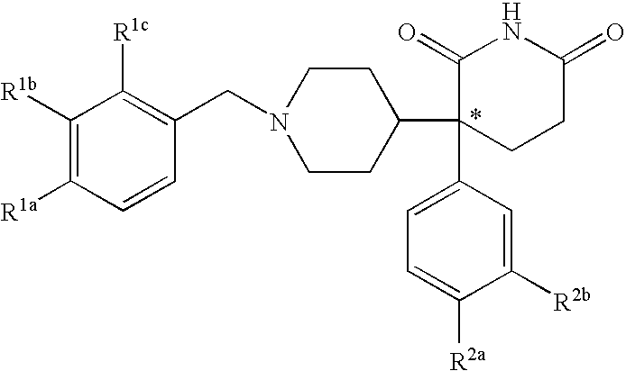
C1([R1b])=C([R1a])C=CC(CN2CCC(C3(C4=CC=C([R2a])C([R2b])=C4)CCC(=O)NC3=O)CC2)=C1[R1c]
